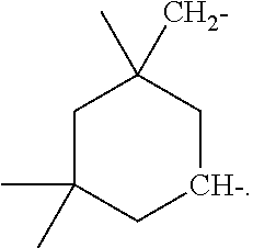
C1C(C)(C)C[CH-]CC1([CH2-])C
